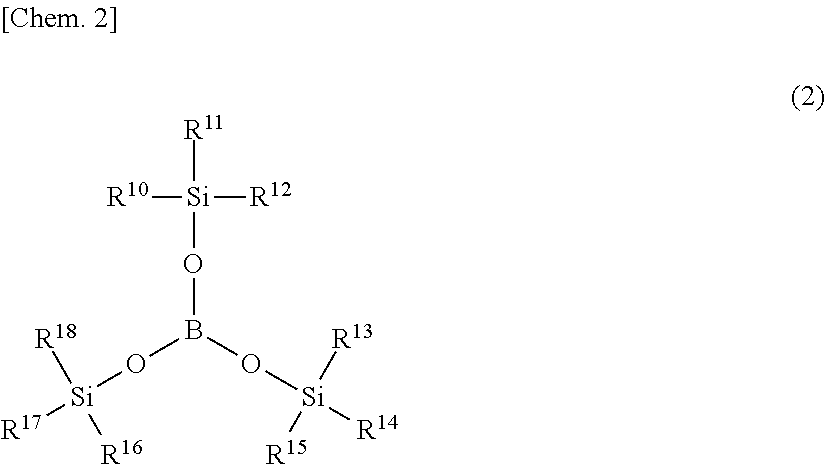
[R11][Si]([R10])([R12])OB(O[Si]([R17])([R18])[R16])O[Si]([R13])([R15])[R14]
